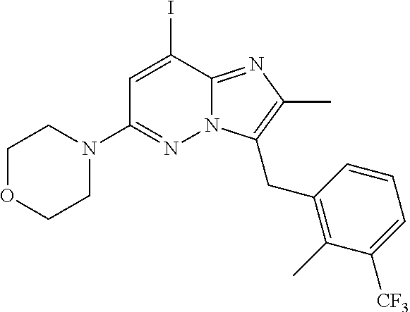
C1OCCN(C2=NN3C(=NC(C)=C3CC3=C(C)C([CF3])=CC=C3)C(I)=C2)C1
